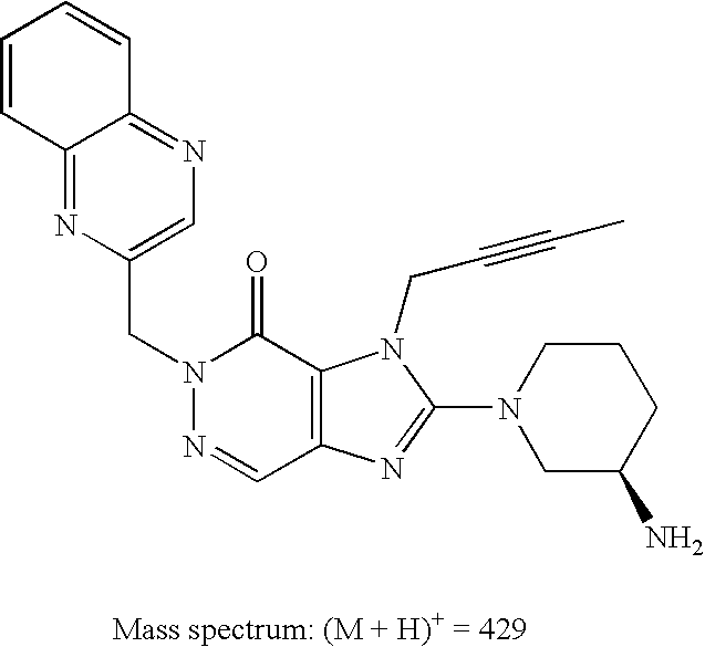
N1=C2C(=NC=C1CN1N=CC3=C(C1=O)N(CC#CC)C(N1CC(N)CCC1)=N3)C=CC=C2
